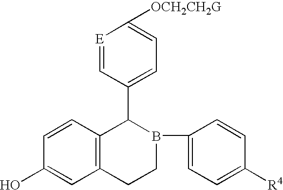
[E]1=CC(C2C3=C(CCB2C2=CC=C([R4])C=C2)C=C(O)C=C3)=CC=C1[OCH2CH2G]
